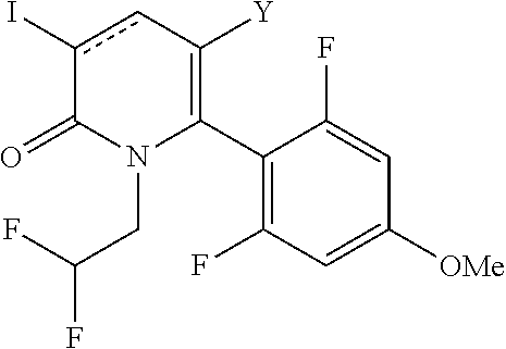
C1(C2=C([Y])cc(I)C(=O)N2CC(F)F)=C(F)C=C([OMe])C=C1F
